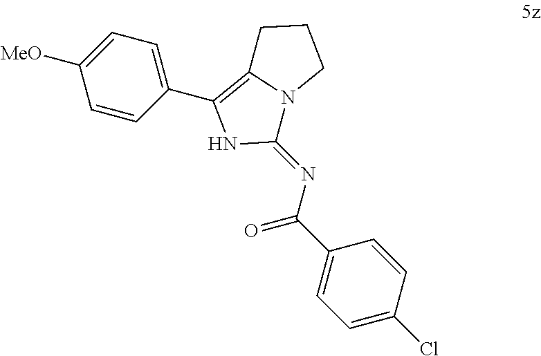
C1([MeO])=CC=C(C2=C3N(C(=NC(C4=CC=C(Cl)C=C4)=O)N2)CCC3)C=C1
